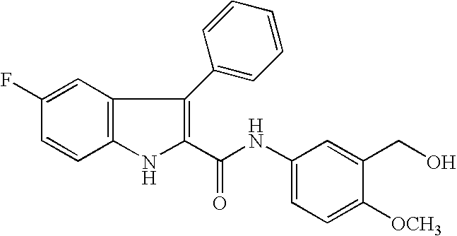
C12=C(C=C(F)C=C1)C(C1=CC=CC=C1)=C(C(NC1=CC=C([OCH3])C(CO)=C1)=O)N2
